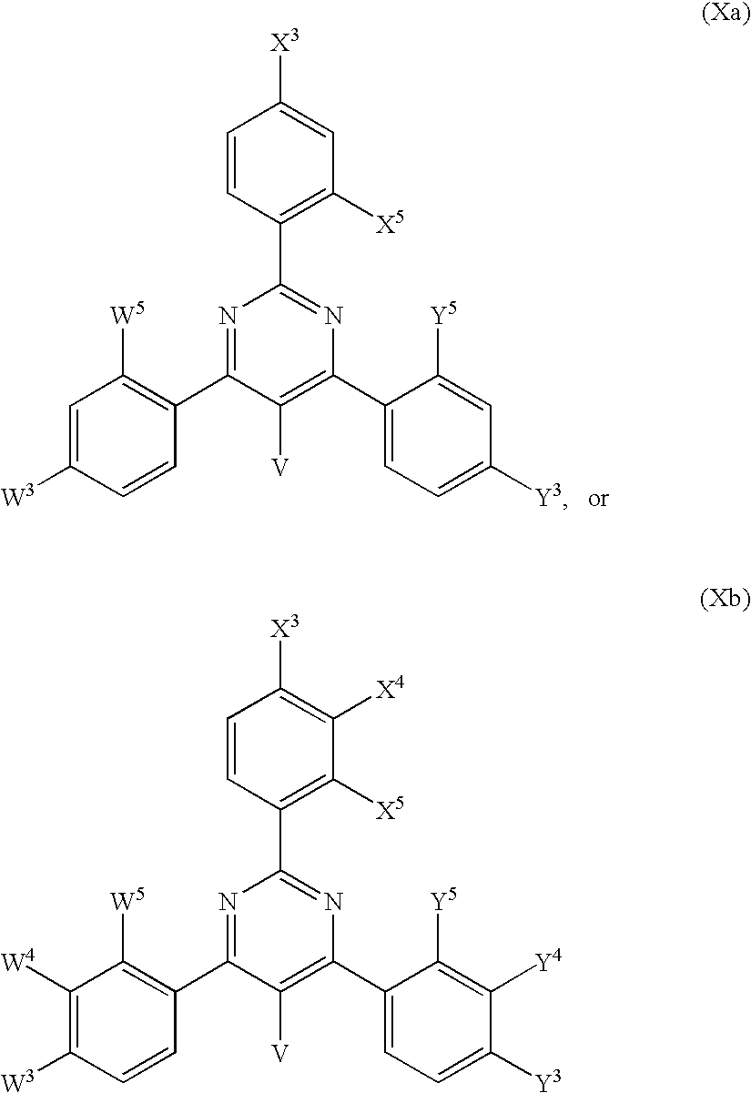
C1=CC(C2=NC(C3=CC=C([Y3])C=C3[Y5])=C([V])C(C3=C([W5])C=C([W3])C=C3)=N2)=C([X5])C=C1[X3].C1=CC(C2=NC(C3=CC=C([Y3])C([Y4])=C3[Y5])=C([V])C(C3=C([W5])C([W4])=C([W3])C=C3)=N2)=C([X5])C([X4])=C1[X3]
